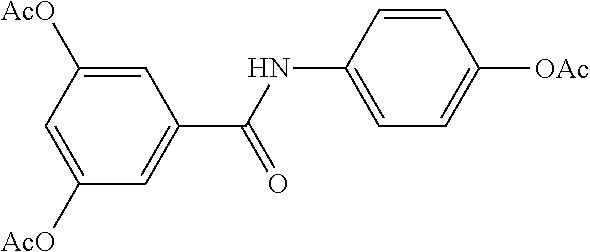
C1([AcO])=CC([AcO])=CC(C(NC2=CC=C([OAc])C=C2)=O)=C1
